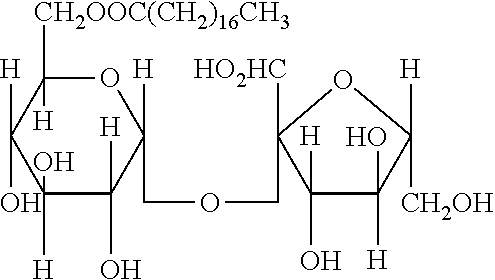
O1C([CH2OOC(CH2)16CH3])([H])C([H])(O)C([H])(O)C([H])(O)C1([H])COCC1([HO2HC])C([H])(O)C(O)([H])C([H])([CH2OH])O1
